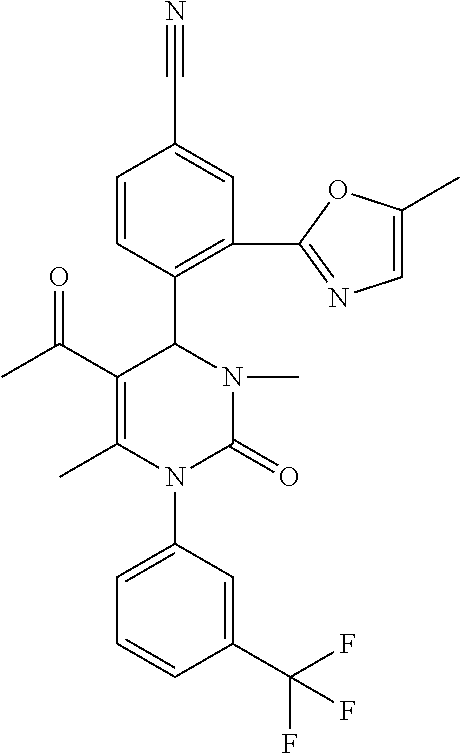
C1=CC(C2C(C(C)=O)=C(C)N(C3=CC=CC(C(F)(F)F)=C3)C(=O)N2C)=C(C2=NC=C(C)O2)C=C1C#N
